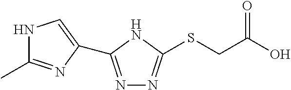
N1=C(C2=CNC(C)=N2)NC(SCC(O)=O)=N1
